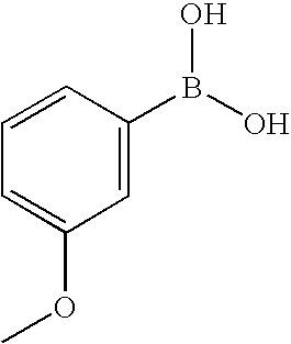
C1=C(B(O)O)C=CC=C1OC
